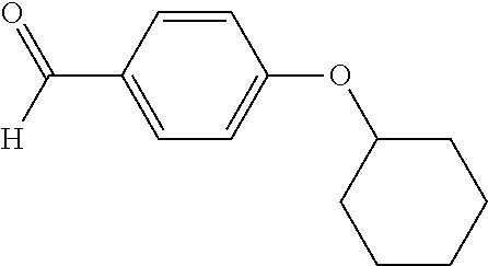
C1=CC(C([H])=O)=CC=C1OC1CCCCC1
